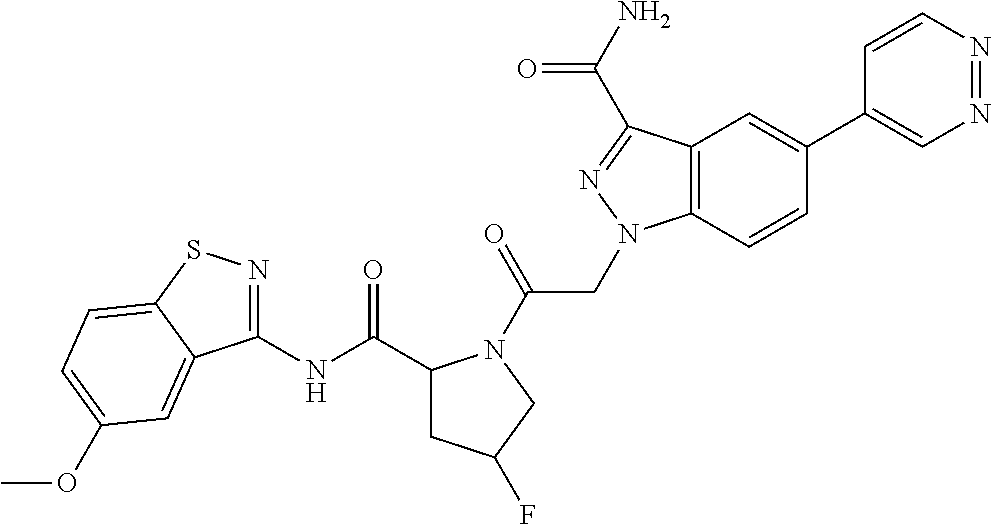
C1(C(NC2=NSC3=CC=C(OC)C=C23)=O)CC(F)CN1C(CN1C2=C(C(C(N)=O)=N1)C=C(C1=CN=NC=C1)C=C2)=O
